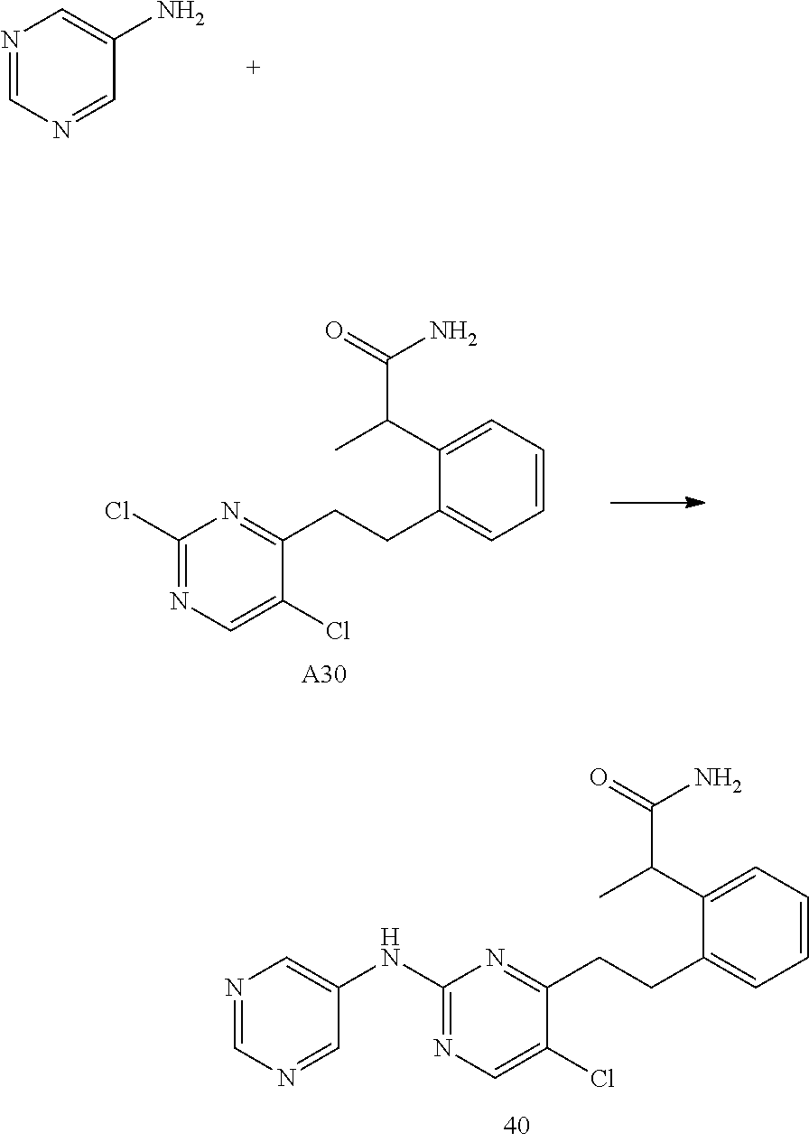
C1=CC=C(C(C(=O)N)C)C(CCC2=NC(Cl)=NC=C2Cl)=C1.[A30].C1=CC=C(C(C(=O)N)C)C(CCC2=NC(NC3=CN=CN=C3)=NC=C2Cl)=C1.N1=CN=CC(N)=C1
